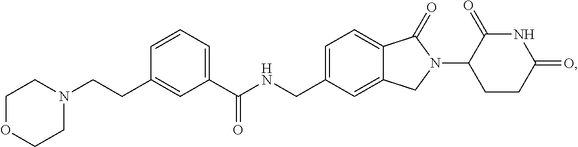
C(NCC1=CC=C2C(=C1)CN(C1CCC(=O)NC1=O)C2=O)(C1=CC=CC(CCN2CCOCC2)=C1)=O
